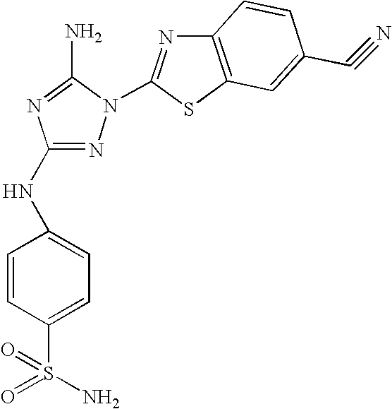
N1=C(NC2=CC=C(S(N)(=O)=O)C=C2)N=C(N)N1C1=NC2=C(S1)C=C(C#N)C=C2
